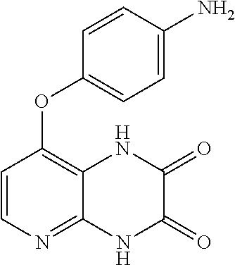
C1=CN=C2C(=C1OC1=CC=C(N)C=C1)NC(=O)C(=O)N2
